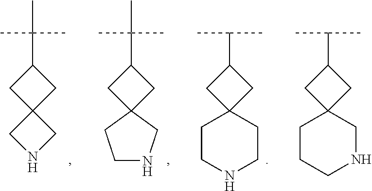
C1C(C(C)C)CC12CCCNC2.N1CC2(C1)CC(C(C)(C)C)C2.C1C(C(C)(C)C)CC12CNCC2.C1C(C(C)C)CC12CCNCC2
